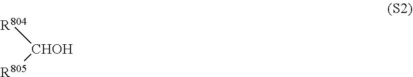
[R805][CHOH][R804]
